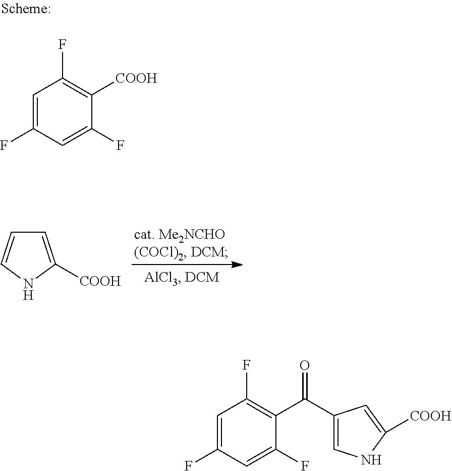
C1=C([COOH])NC=C1.C1=C(F)C=C(F)C([COOH])=C1F.C1=C(F)C=C(F)C(C(C2=CNC([COOH])=C2)=O)=C1F
